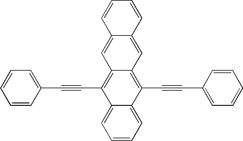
C1=CC=CC(C#CC2=C3C(=C(C#CC4=CC=CC=C4)C4=CC=CC=C24)C=C2C(=C3)C=CC=C2)=C1
